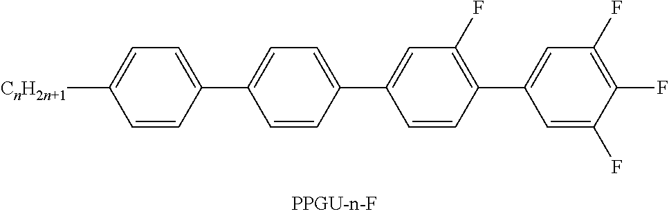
C1=C(C2=CC(F)=C(C3=CC(F)=C(F)C(F)=C3)C=C2)C=CC(C2=CC=C([CnH2n+1])C=C2)=C1
